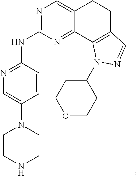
N1=C(NC2=NC=C(N3CCNCC3)C=C2)N=C2C(=C1)CCC1=C2N(C2CCOCC2)N=C1
